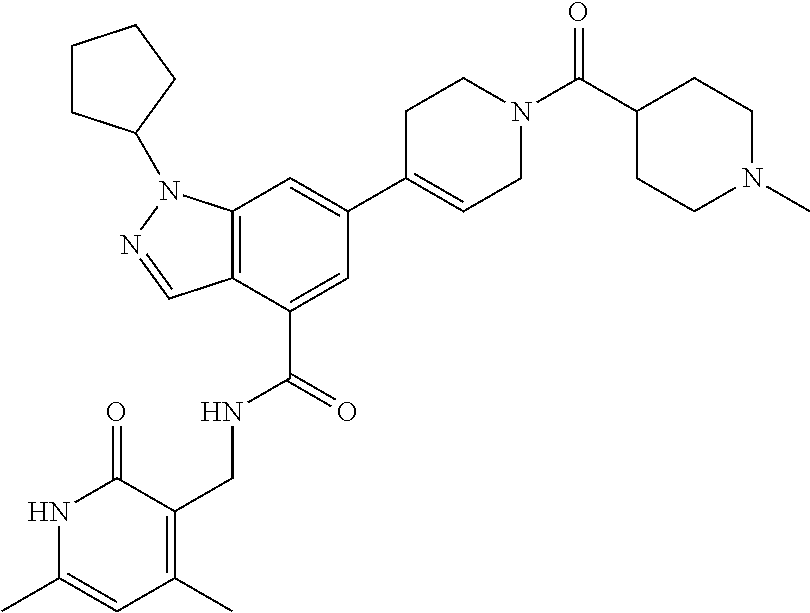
C12=C(C(C(=O)NCC3=C(C)C=C(C)NC3=O)=CC(C3=CCN(C(C4CCN(C)CC4)=O)CC3)=C1)C=NN2C1CCCC1
